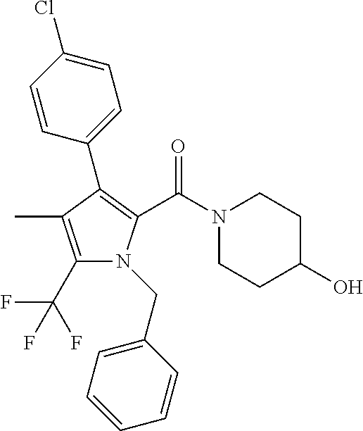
C1(C(F)(F)F)=C(C)C(C2=CC=C(Cl)C=C2)=C(C(N2CCC(O)CC2)=O)N1CC1=CC=CC=C1
